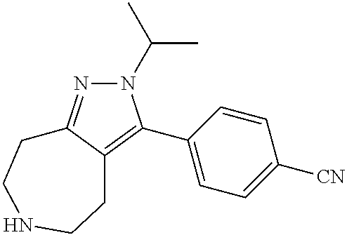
N1(C(C)C)N=C2C(=C1C1=CC=C([CN])C=C1)CCNCC2
